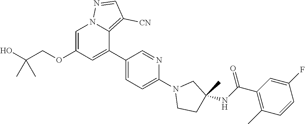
O(CC(O)(C)C)C1=CN2C(=C([CN])C=N2)C(C2=CC=C(N3CCC(NC(=O)C4=C(C)C=CC(F)=C4)(C)C3)N=C2)=C1
